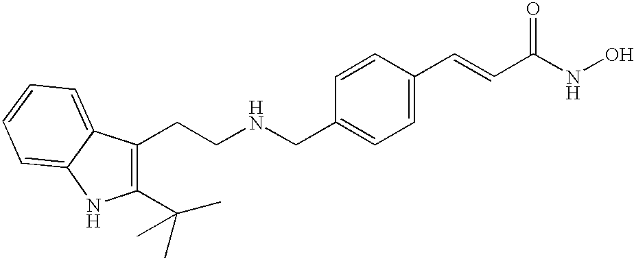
C1(C(C)(C)C)=C(CCNCC2=CC=C(C=CC(NO)=O)C=C2)C2=CC=CC=C2N1
